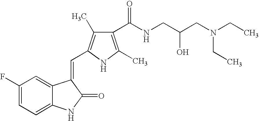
C1(F)=CC=C2C(=C1)C(=CC1=C(C)C(C(NCC(CN(CC)CC)O)=O)=C(C)N1)C(=O)N2
